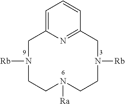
C1=C2N=C(C=C1)CN([Rb])CCN([Ra])CCN([Rb])C2
